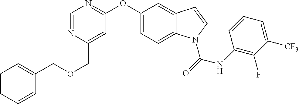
C1=CC=CC(COCC2=CC(OC3=CC=C4C(=C3)C=CN4C(=O)NC3=C(F)C([CF3])=CC=C3)=NC=N2)=C1
